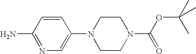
C1(N)=NC=C(N2CCN(C(=O)OC(C)(C)C)CC2)C=C1
